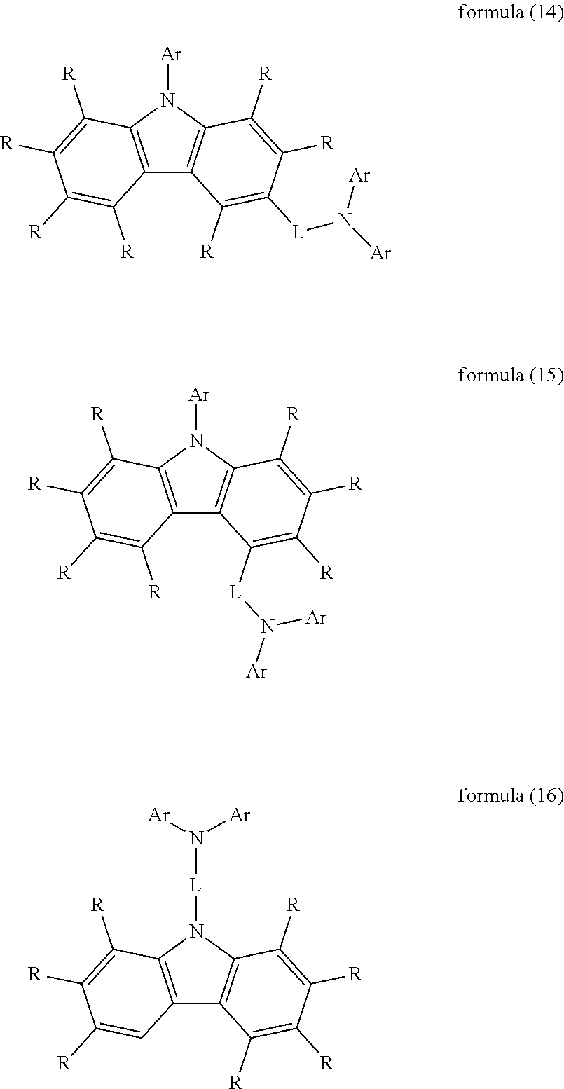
C12=C(N([Ar])C3=C1C([R])=C([L]N([Ar])[Ar])C([R])=C3[R])C([R])=C([R])C([R])=C2[R].C12=C(N([Ar])C3=C1C([L]N([Ar])[Ar])=C([R])C([R])=C3[R])C([R])=C([R])C([R])=C2[R].C12=C(N([L]N([Ar])[Ar])C3=C1C([R])=C([R])C([R])=C3[R])C([R])=C([R])C([R])=C2
